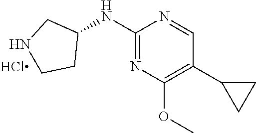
C1(NC2CNCC2)=NC(OC)=C(C2CC2)C=N1
